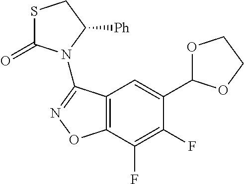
C12=C(C(F)=C(F)C(C3OCCO3)=C1)ON=C2N1C([Ph])CSC1=O
